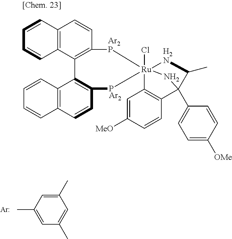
[Ar].C1(C)=CC(C)=CC(C)=C1.C12=C(C3=C(C=C1)[Ar2P][Ru]14(Cl)([PAr2]C5=C3C3=C(C=C5)C=CC=C3)[H2N]C(C)C(C3=CC=C([OMe])C=C3)(N1)C1=C4C=C([MeO])C=C1)C=CC=C2
